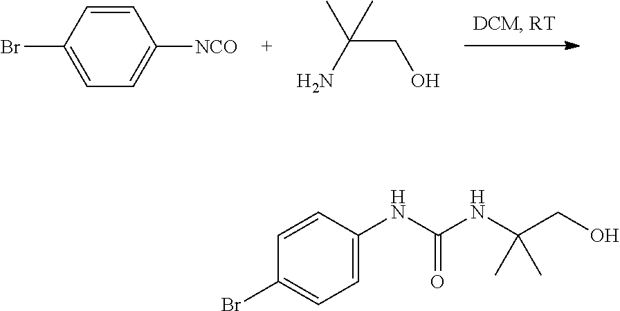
C1=CC(Br)=CC=C1[NCO].NC(CO)(C)C.C1(Br)=CC=C(NC(=O)NC(CO)(C)C)C=C1
